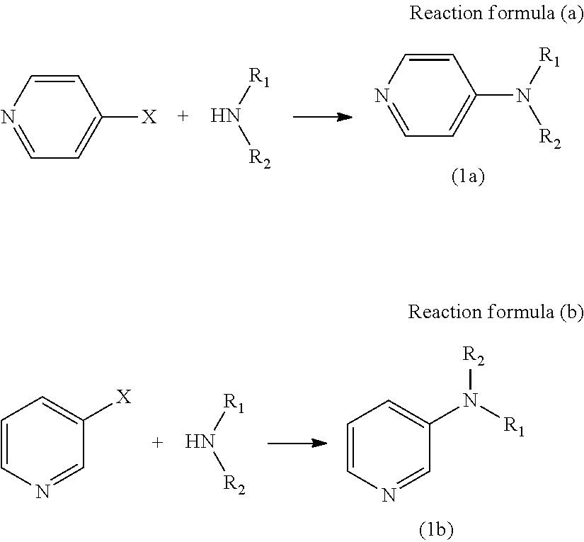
C1=CN=CC=C1N([R1])[R2].C1=CN=CC=C1[X].[R1]N[R2].C1=CN=CC(N([R1])[R2])=C1.[R1]N[R2].C1=CN=CC([X])=C1
